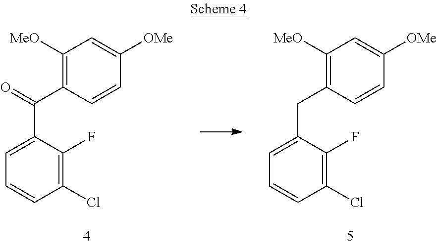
C1(Cl)=C(F)C(CC2=C([MeO])C=C([OMe])C=C2)=CC=C1.C1(Cl)=C(F)C(C(=O)C2=C([MeO])C=C([OMe])C=C2)=CC=C1
